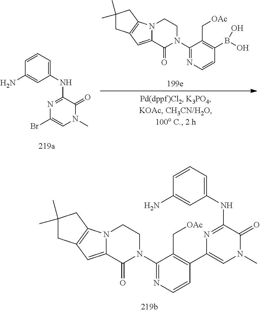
C1=CC=C(NC2=NC(Br)=CN(C)C2=O)C=C1N.N12C(=CC3=C1CC(C)(C)C3)C(=O)N(C1=NC=CC(B(O)O)=C1C[OAc])CC2.N12C(=CC3=C1CC(C)(C)C3)C(=O)N(C1=NC=CC(C3=CN(C)C(=O)C(NC4=CC=CC(N)=C4)=N3)=C1C[OAc])CC2
